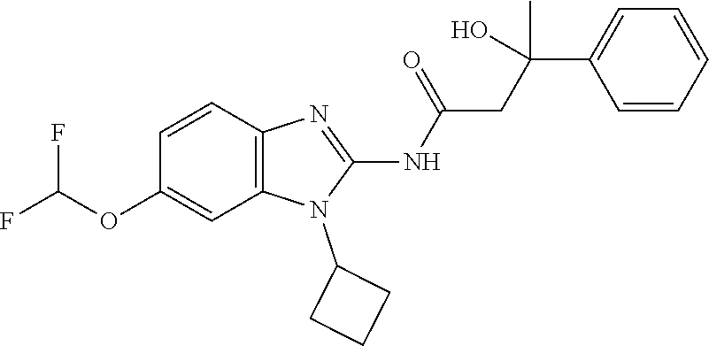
C1=CC2=C(C=C1OC(F)F)N(C1CCC1)C(NC(=O)CC(C1=CC=CC=C1)(O)C)=N2
